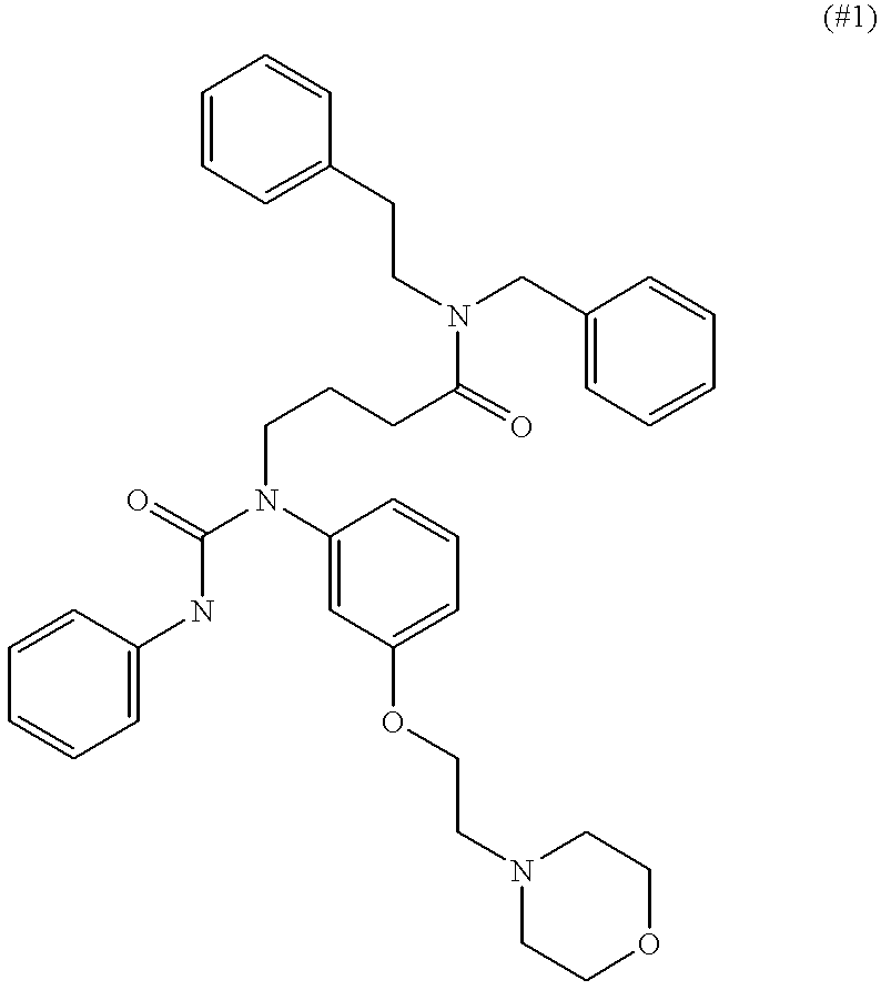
C1=CC=C(CCN(CC2=CC=CC=C2)C(=O)CCCN(C(NC2=CC=CC=C2)=O)C2=CC(OCCN3CCOCC3)=CC=C2)C=C1
